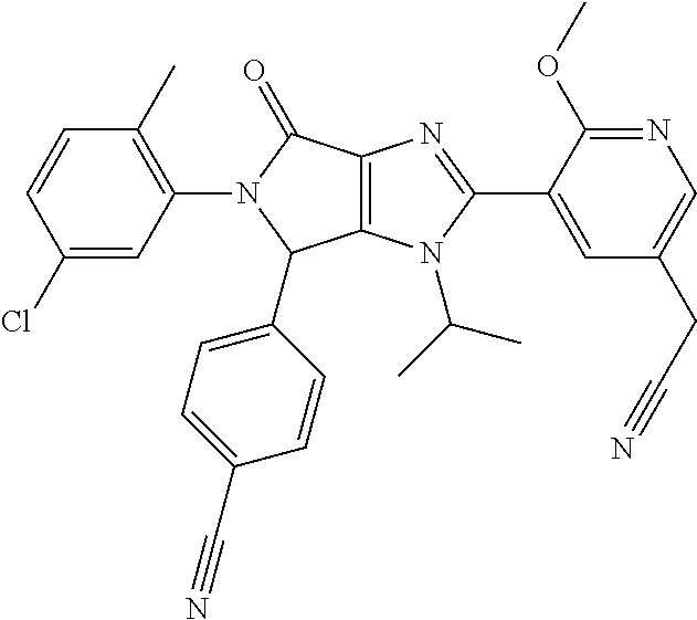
C12=C(N(C(C)C)C(C3=CC(CC#N)=CN=C3OC)=N1)C(C1=CC=C(C#N)C=C1)N(C1=C(C)C=CC(Cl)=C1)C2=O
